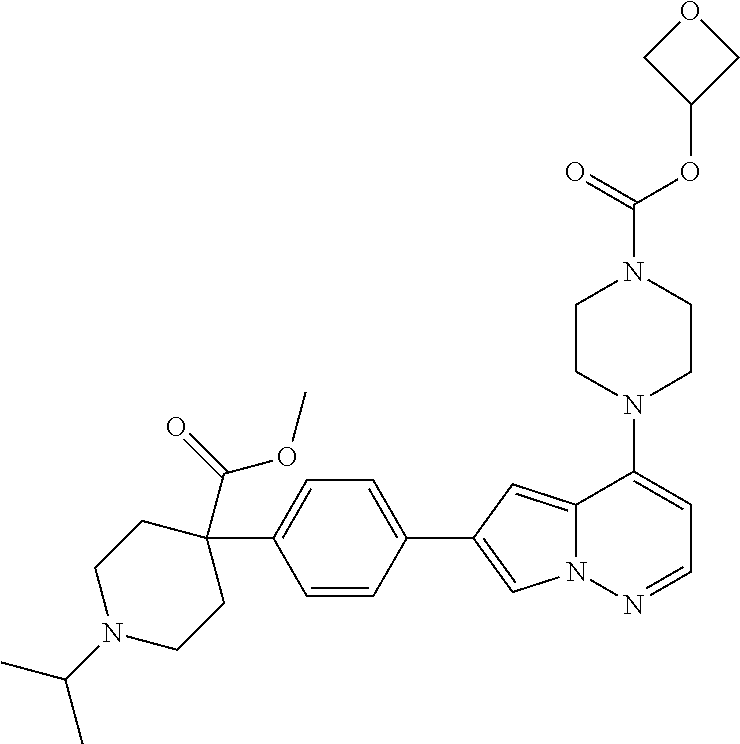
N1(C2=CC=NN3C2=CC(C2=CC=C(C4(C(=O)OC)CCN(C(C)C)CC4)C=C2)=C3)CCN(C(OC2COC2)=O)CC1
